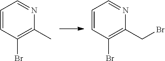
C1=CC(Br)=C(C)N=C1.C1=CC(Br)=C(CBr)N=C1
